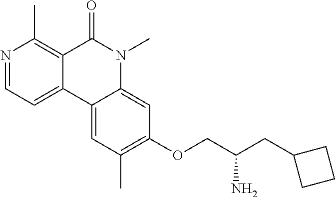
N1=CC=C2C(=C1C)C(=O)N(C)C1=CC(OCC(CC3CCC3)N)=C(C)C=C21
